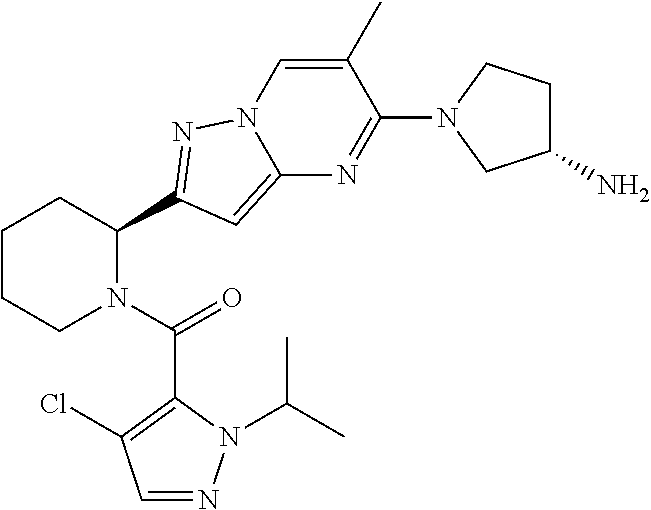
C1CCN(C(=O)C2=C(Cl)C=NN2C(C)C)C(C2=NN3C(=C2)N=C(N2CC(N)CC2)C(C)=C3)C1
